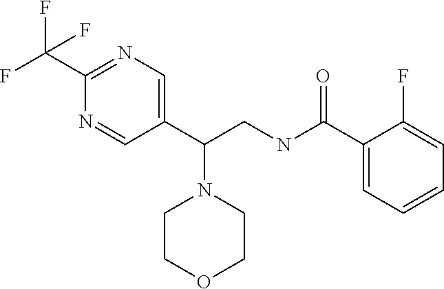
C1(C(CNC(C2=CC=CC=C2F)=O)N2CCOCC2)=CN=C(C(F)(F)F)N=C1
